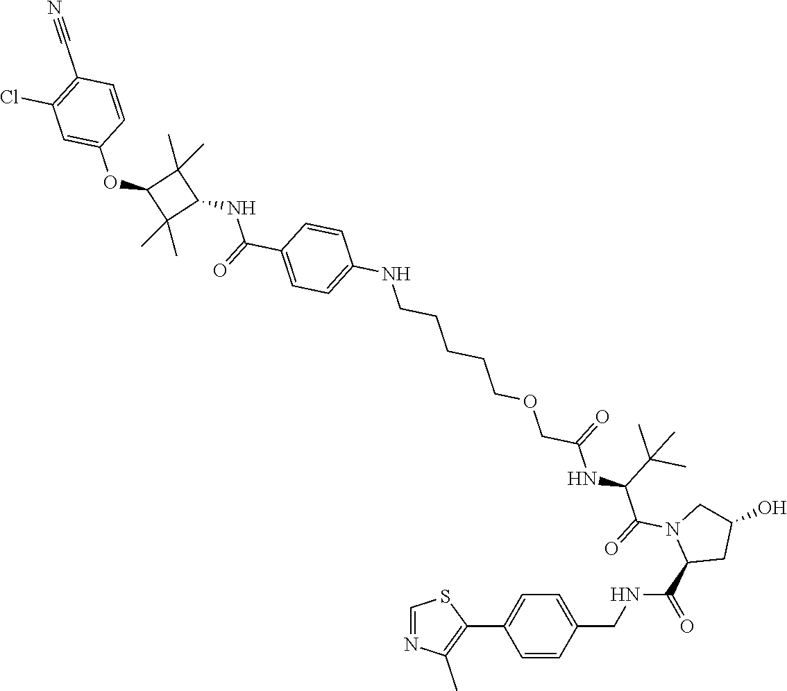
C1=NC(C)=C(C2=CC=C(CNC(C3CC(O)CN3C(C(NC(=O)COCCCCCNC3=CC=C(C(NC4C(C)(C)C(OC5=CC(Cl)=C(C#N)C=C5)C4(C)C)=O)C=C3)C(C)(C)C)=O)=O)C=C2)S1
